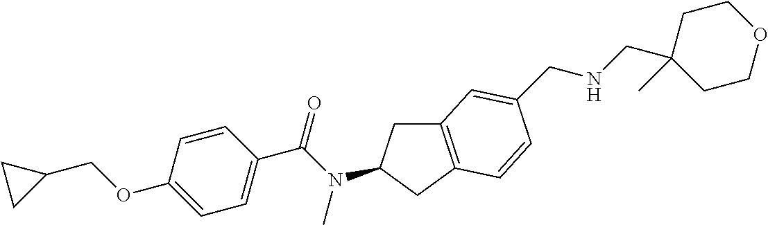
C1(OCC2CC2)=CC=C(C(N(C)C2CC3=C(C2)C=CC(CNCC2(C)CCOCC2)=C3)=O)C=C1
